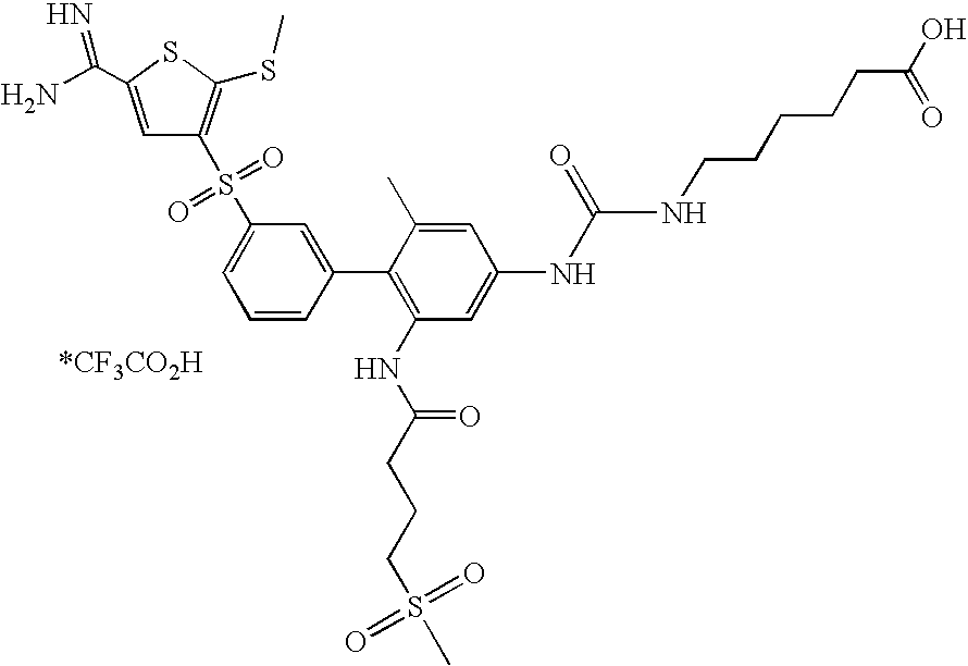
C1=C(C(N)=N)SC(SC)=C1S(C1=CC=CC(C2=C(NC(CCCS(C)(=O)=O)=O)C=C(NC(NCCCCCC(O)=O)=O)C=C2C)=C1)(=O)=O
